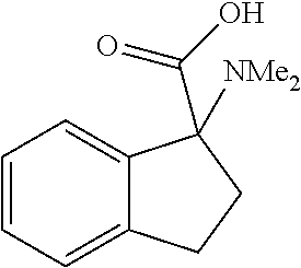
C1=CC=C2C(=C1)C([NMe2])(C(O)=O)CC2
